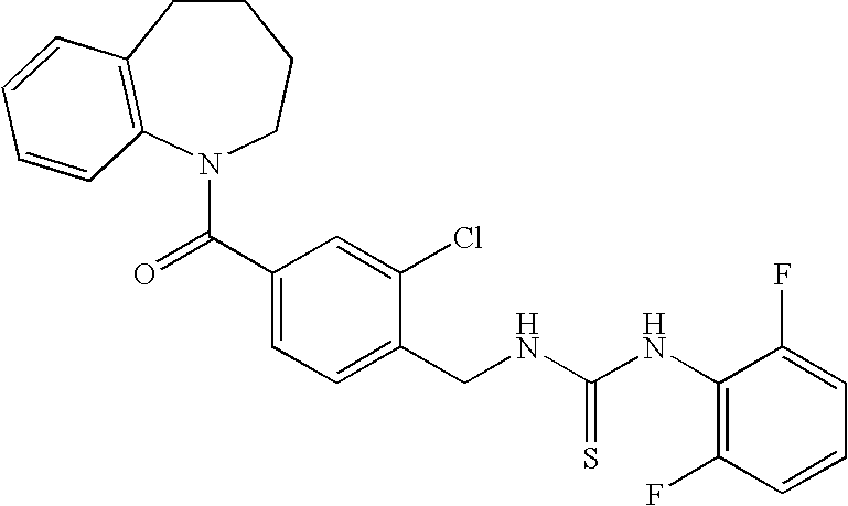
C1CC2=C(N(C(C3=CC=C(CNC(NC4=C(F)C=CC=C4F)=S)C(Cl)=C3)=O)CC1)C=CC=C2
